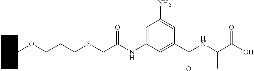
C1CCCC(OCCCSCC(NC2=CC(N)=CC(C(NC(C(=O)O)C)=O)=C2)=O)C1
